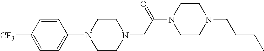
N1(C2=CC=C([CF3])C=C2)CCN(CC(N2CCN(CCCC)CC2)=O)CC1
